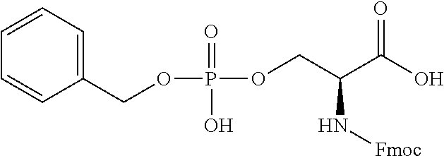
C1=CC=C(COP(=O)(OCC(C(O)=O)N[Fmoc])O)C=C1
